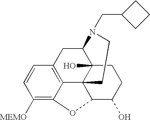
[MEMO]C1=C2C3=C(C=C1)CC1C4(O)C3(C(C(O)CC4)O2)CCN1CC1CCC1
